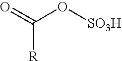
[R]C(=O)O[SO3H]
